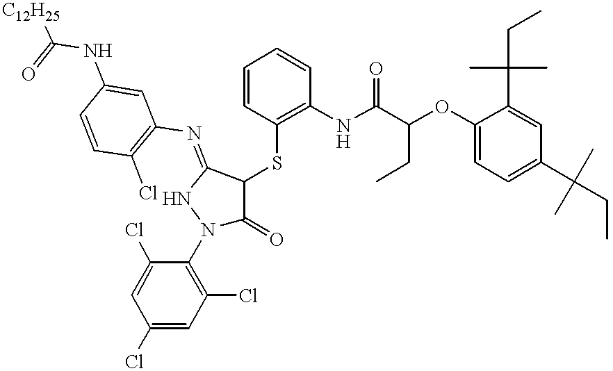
N1(C2=C(Cl)C=C(Cl)C=C2Cl)C(=O)C(SC2=C(NC(C(OC3=CC=C(C(CC)(C)C)C=C3C(C)(C)CC)CC)=O)C=CC=C2)C(=NC2=C(Cl)C=CC(NC(=O)[C12H25])=C2)N1
